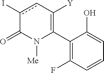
C1(C2=C([Y])cc(I)C(=O)N2[Me])=C(F)C=CC=C1O
